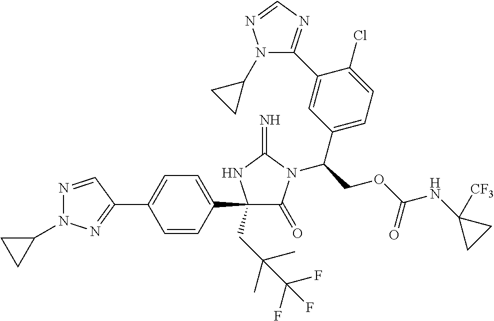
C1(C2=CC=C(C3(CC(C)(C)C(F)(F)F)C(=O)N(C(COC(NC4([CF3])CC4)=O)C4=CC=C(Cl)C(C5=NC=NN5C5CC5)=C4)C(=N)N3)C=C2)=NN(C2CC2)N=C1
